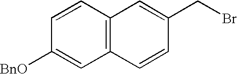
C1([BnO])=CC2=C(C=C1)C=C(CBr)C=C2
